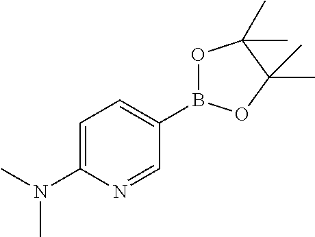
C1=C(N(C)C)N=CC(B2OC(C)(C)C(C)(C)O2)=C1
